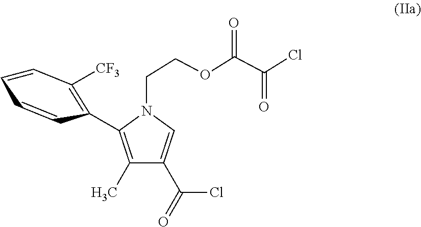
C1=CC=CC(C2=C(C)C(C(=O)Cl)=CN2CCOC(C(Cl)=O)=O)=C1[CF3]
